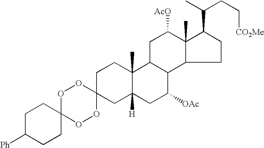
O1C2(OOC3(O1)CC1([H])C(C)(CC3)C3C(C([OAc])C1)C1C(C)(C([AcO])C3)C(C(C)CC[CO2Me])CC1)CCC([Ph])CC2
